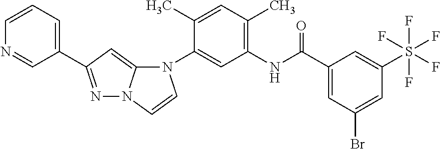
N1=C(C2=CC=CN=C2)C=C2N1C=CN2C1=CC(NC(C2=CC(Br)=CC(S(F)(F)(F)(F)F)=C2)=O)=C(C)C=C1C
